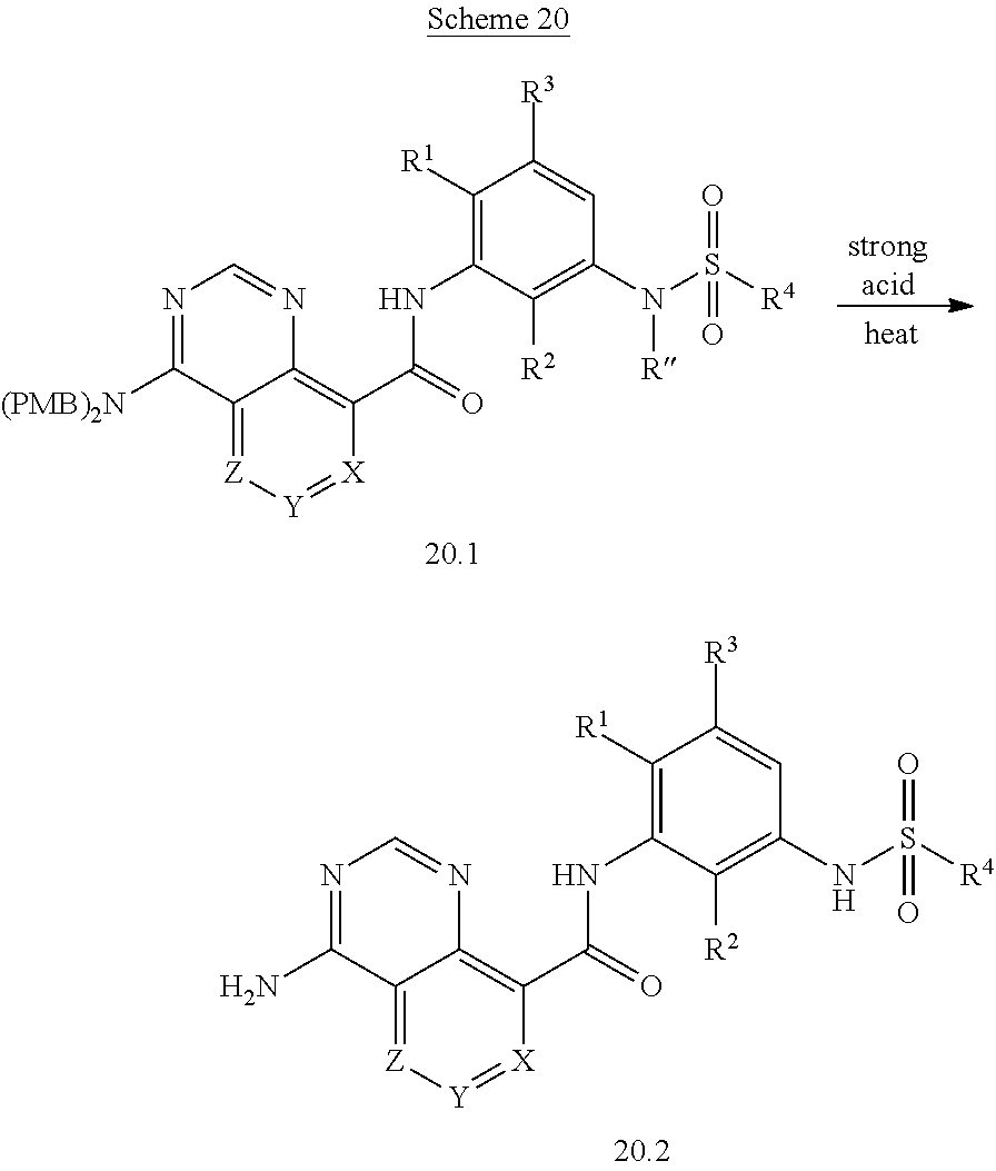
C12=[Z][Y]=[X]C(C(=O)NC3=C([R1])C([R3])=CC(NS([R4])(=O)=O)=C3[R2])=C1N=CN=C2N.[strongacid].C12=[Z][Y]=[X]C(C(=O)NC3=C([R1])C([R3])=CC(N(S([R4])(=O)=O)[R])=C3[R2])=C1N=CN=C2[(PMB)2N]
